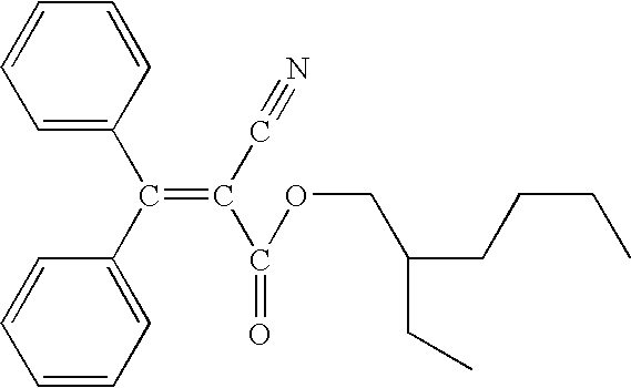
C1=C(C(C2=CC=CC=C2)=C(C#N)C(=O)OCC(CCCC)CC)C=CC=C1
